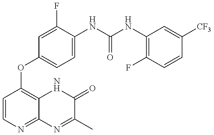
C1=CN=C2C(=C1OC1=CC=C(NC(=O)NC3=C(F)C=CC([CF3])=C3)C(F)=C1)NC(=O)C(C)=N2
